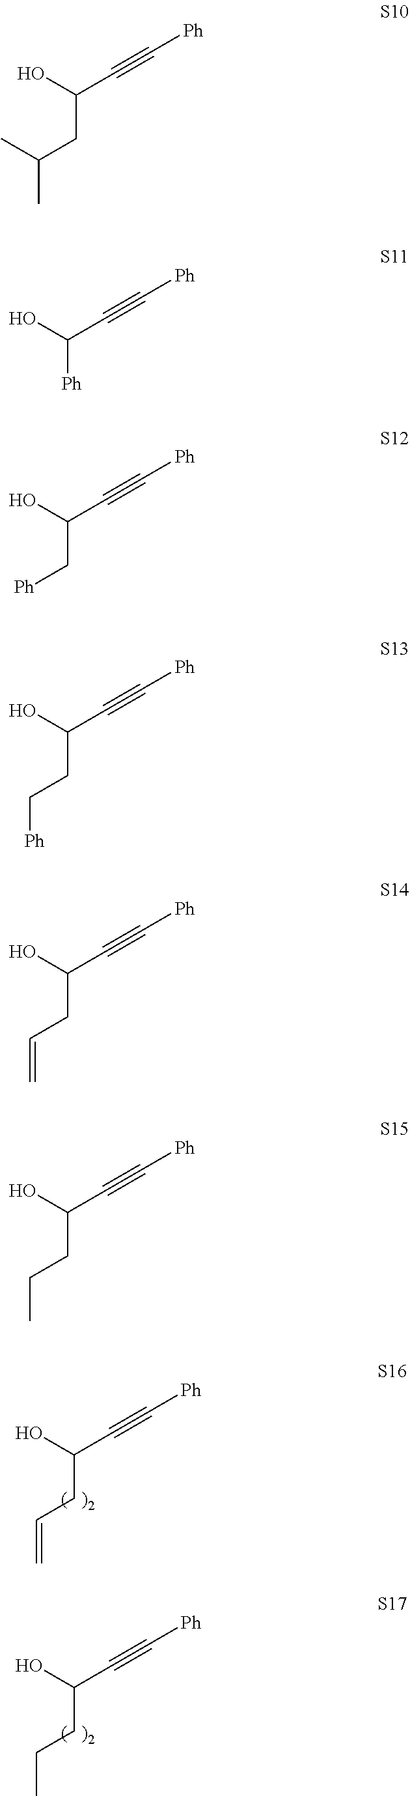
OC(C#C[Ph])CC=C.OC(C#C[Ph])CCC.OC(C#C[Ph])CC(C)C.OC(C#C[Ph])[Ph].OC(C#C[Ph])C[Ph].OC(C#C[Ph])CC[Ph].OC(C#C[Ph])CC=C.OC(C#C[Ph])CCC
